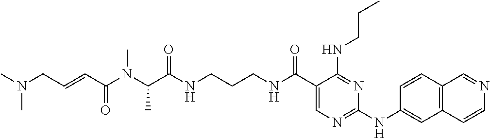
C1(C(NCCCNC(C(N(C(C=CCN(C)C)=O)C)C)=O)=O)=CN=C(NC2=CC3=C(C=C2)C=NC=C3)N=C1NCCC
